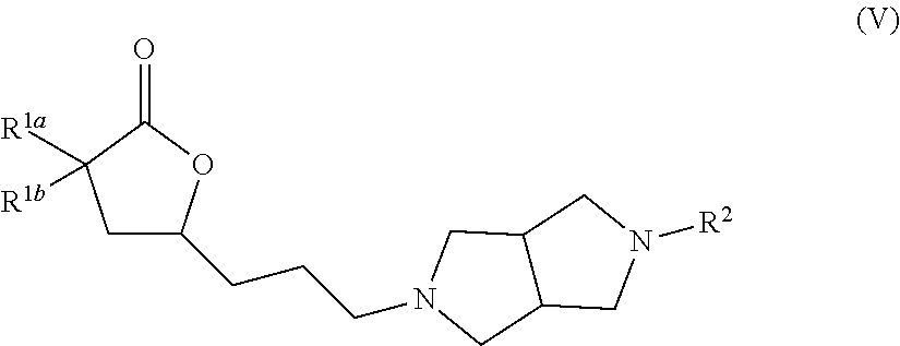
C1C([R1a])([R1b])C(=O)OC1CCCN1CC2C(C1)CN([R2])C2
